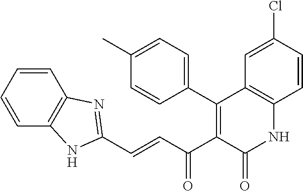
C1(C2=C(C(C=CC3=NC4=C(C=CC=C4)N3)=O)C(=O)NC3=C2C=C(Cl)C=C3)=CC=C(C)C=C1
